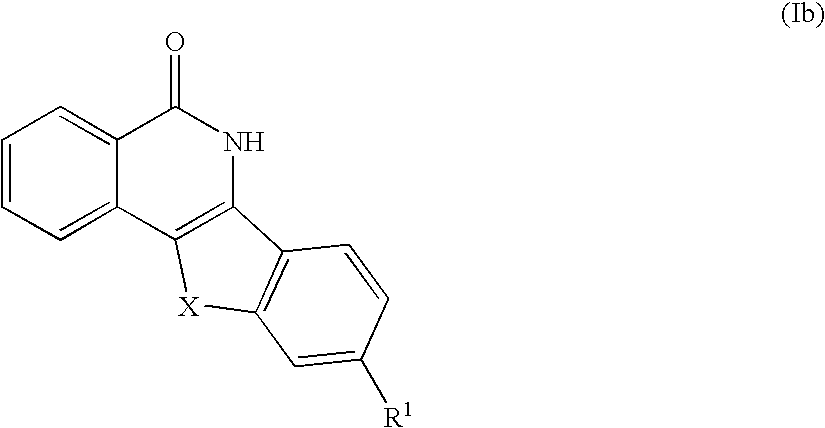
C1=CC=C2C(=C1)C(=O)NC1=C2[X]C2=C1C=CC([R1])=C2
